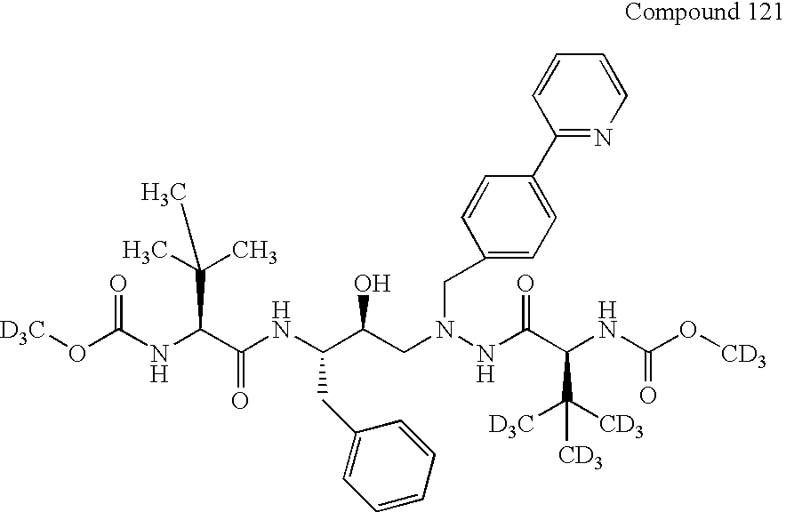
[D3C]OC(NC(C(NC(C(CN(NC(C(NC(O[CD3])=O)C([CD3])([D3C])[CD3])=O)CC1=CC=C(C2=NC=CC=C2)C=C1)O)CC1=CC=CC=C1)=O)C(C)(C)C)=O
